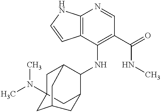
C12=C(C(NC3C4CC5(N(C)C)CC3CC(C5)C4)=C(C(=O)NC)C=N1)C=CN2
